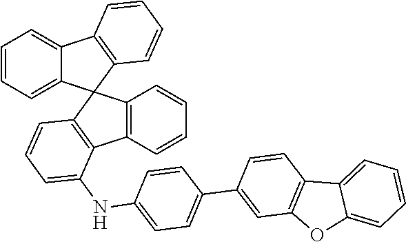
C12=C(C=CC=C1)C1=C(C=CC=C1NC1=CC=C(C3=CC4=C(C=C3)C3=CC=CC=C3O4)C=C1)C21C2=CC=CC=C2C2=C1C=CC=C2
